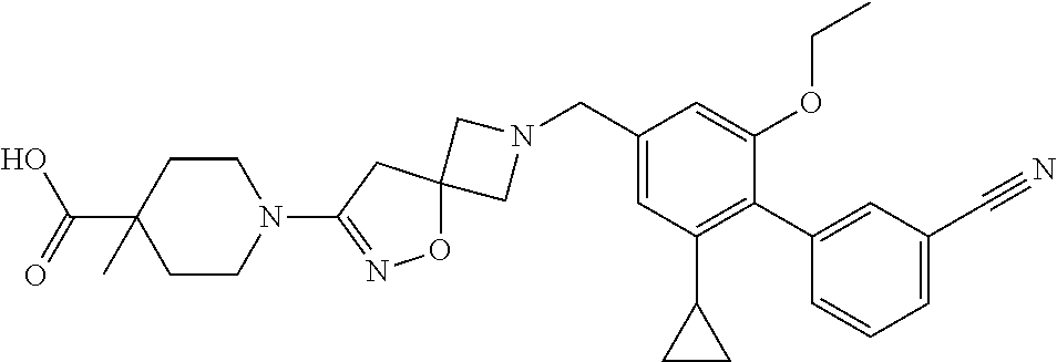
C1N(CC2=CC(C3CC3)=C(C3=CC(C#N)=CC=C3)C(OCC)=C2)CC12ON=C(N1CCC(C(O)=O)(C)CC1)C2
